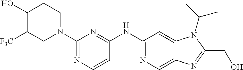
C1(O)C([F3C])CN(C2=NC=CC(NC3=NC=C4C(=C3)N(C(C)C)C(CO)=N4)=N2)CC1
